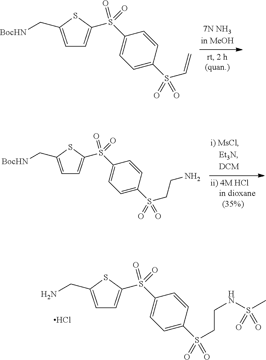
C1=C(C[BocHN])SC(S(C2=CC=C(S(C=C)(=O)=O)C=C2)(=O)=O)=C1.C1=C(CN)SC(S(C2=CC=C(S(CCNS(C)(=O)=O)(=O)=O)C=C2)(=O)=O)=C1.Cl.C1=C(C[BocHN])SC(S(C2=CC=C(S(CCN)(=O)=O)C=C2)(=O)=O)=C1
